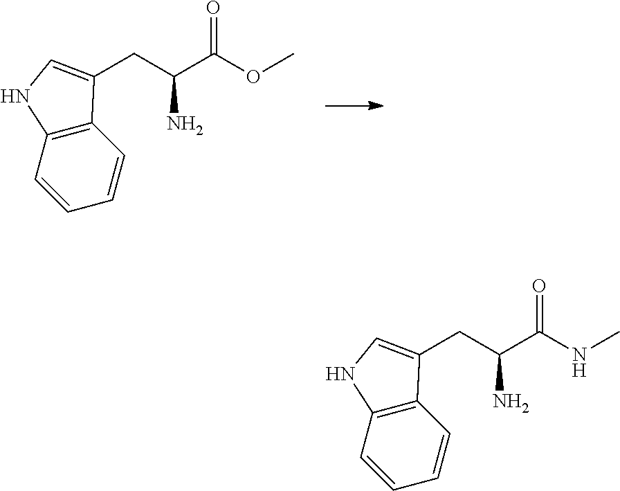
C1=CC=CC2=C1NC=C2CC(C(OC)=O)N.C1=CC=CC2=C1NC=C2CC(C(NC)=O)N
